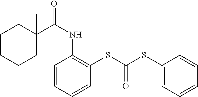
C1C(C)(C(NC2=C(SC(SC3=CC=CC=C3)=O)C=CC=C2)=O)CCCC1
